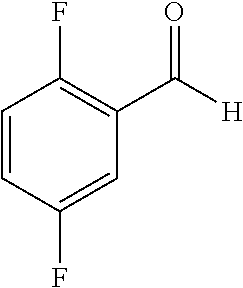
C1=C(F)C=CC(F)=C1C([H])=O
